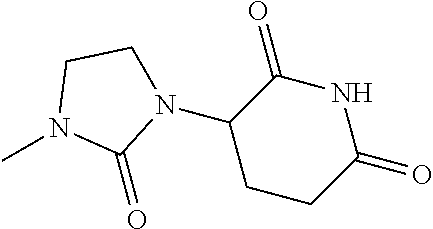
CN1C(=O)N(C2CCC(=O)NC2=O)CC1
